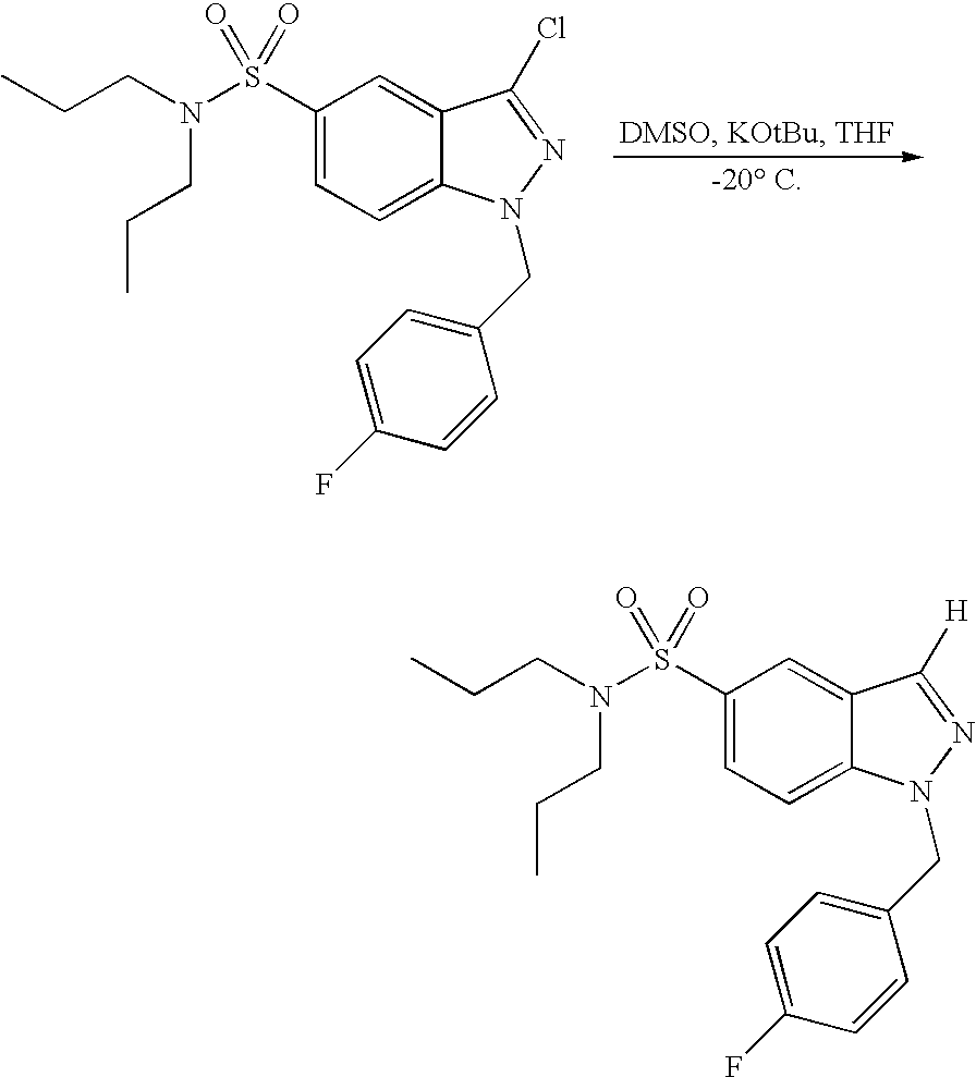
C1(S(N(CCC)CCC)(=O)=O)=CC=C2C(=C1)C(Cl)=NN2CC1=CC=C(F)C=C1.C1(S(N(CCC)CCC)(=O)=O)=CC=C2C(=C1)C([H])=NN2CC1=CC=C(F)C=C1
